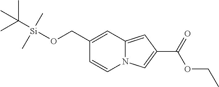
N12C(=CC(C(=O)OCC)=C1)C=C(CO[Si](C(C)(C)C)(C)C)C=C2
